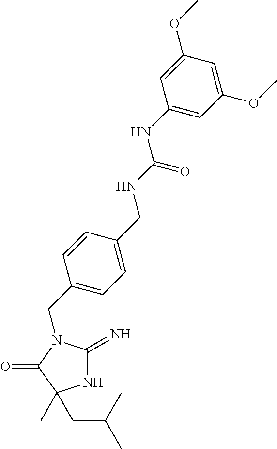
N1C(=N)N(CC2=CC=C(CNC(NC3=CC(OC)=CC(OC)=C3)=O)C=C2)C(=O)C1(C)CC(C)C
